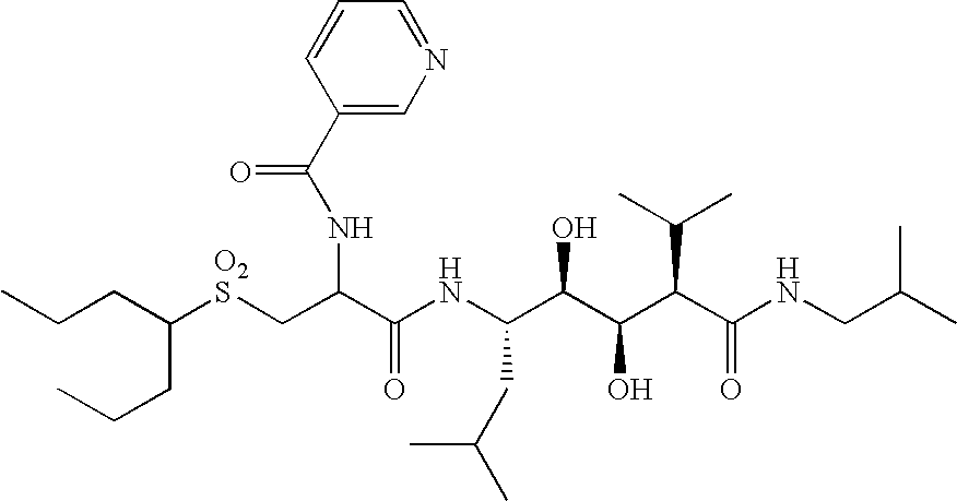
C(CC(CCC)[O2S]CC(C(NC(C(C(C(C(NCC(C)C)=O)C(C)C)O)O)CC(C)C)=O)NC(=O)C1=CN=CC=C1)C
